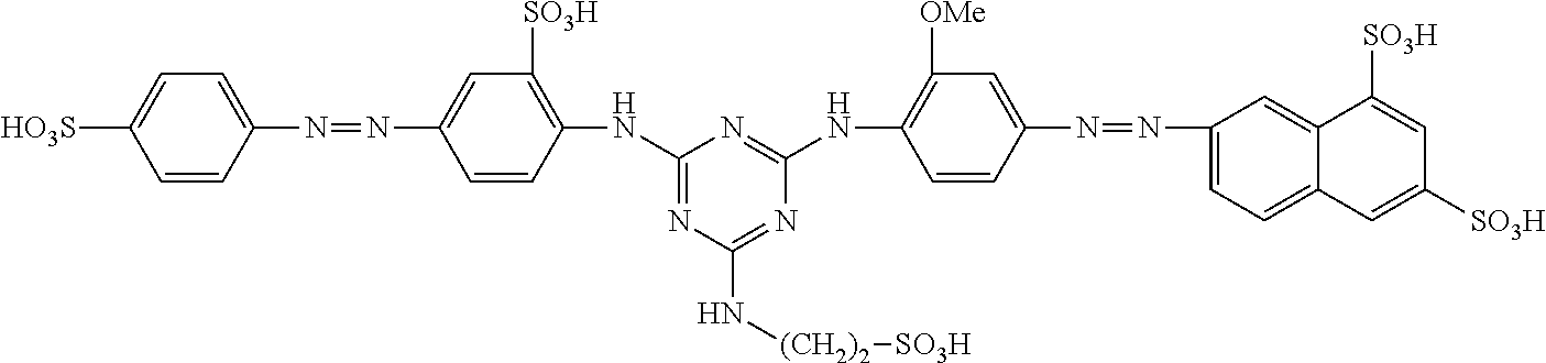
C1=CC(N=NC2=CC([SO3H])=C(NC3=NC(N[(CH2)2][SO3H])=NC(NC4=C([OMe])C=C(N=NC5=CC=C6C(=C5)C([SO3H])=CC([SO3H])=C6)C=C4)=N3)C=C2)=CC=C1[HO3S]
